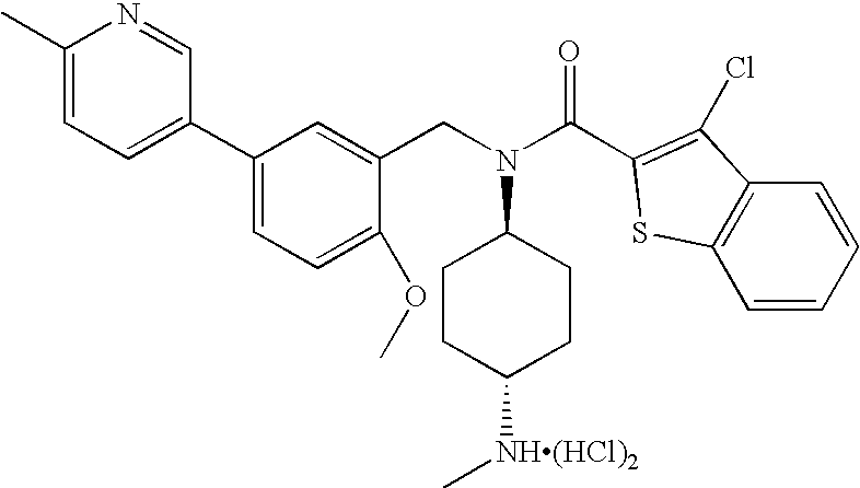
C1(C)=CC=C(C2=CC=C(OC)C(CN(C3CCC([NH(HCl)2]C)CC3)C(C3=C(Cl)C4=C(S3)C=CC=C4)=O)=C2)C=N1
